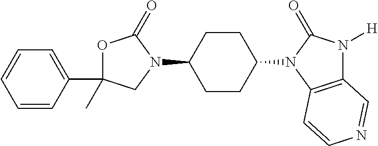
O1C(C)(C2=CC=CC=C2)CN(C2CCC(N3C(=O)N([H])C4=C3C=CN=C4)CC2)C1=O
